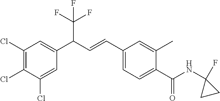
C1(Cl)=C(Cl)C(Cl)=CC(C(C=CC2=CC=C(C(=O)NC3(F)CC3)C(C)=C2)C(F)(F)F)=C1
